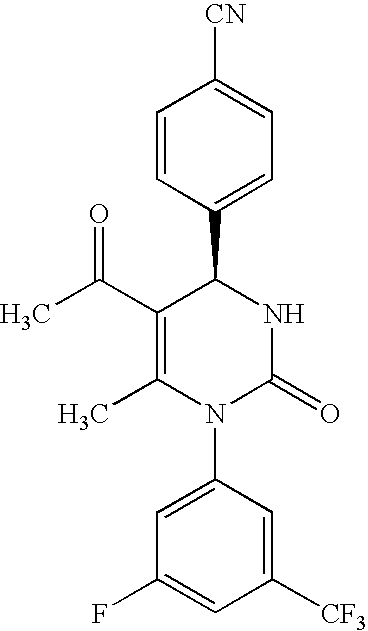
C1(C(C)=O)=C(C)N(C2=CC(F)=CC([CF3])=C2)C(=O)NC1C1=CC=C([CN])C=C1
